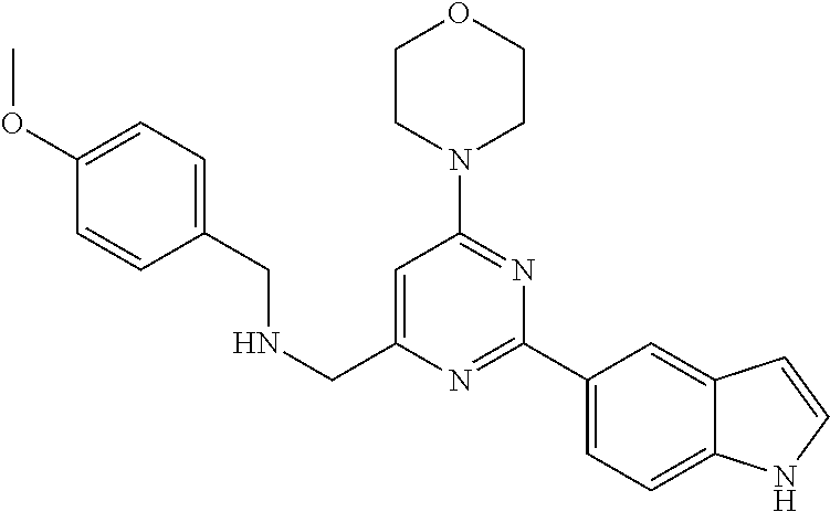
C1=C(CNCC2=CC=C(OC)C=C2)N=C(C2=CC=C3C(=C2)C=CN3)N=C1N1CCOCC1
